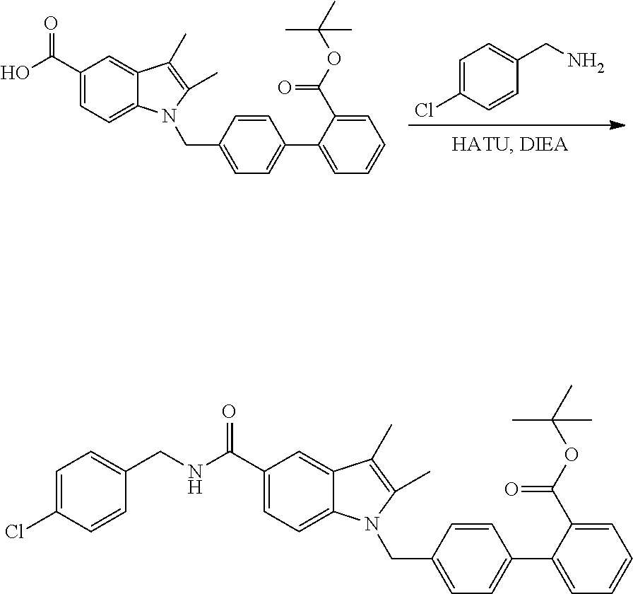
C1(C(=O)O)=CC=C2C(=C1)C(C)=C(C)N2CC1=CC=C(C2=CC=CC=C2C(OC(C)(C)C)=O)C=C1.C1=C(Cl)C=CC(CN)=C1.C1(C(=O)NCC2=CC=C(Cl)C=C2)=CC=C2C(=C1)C(C)=C(C)N2CC1=CC=C(C2=CC=CC=C2C(OC(C)(C)C)=O)C=C1
